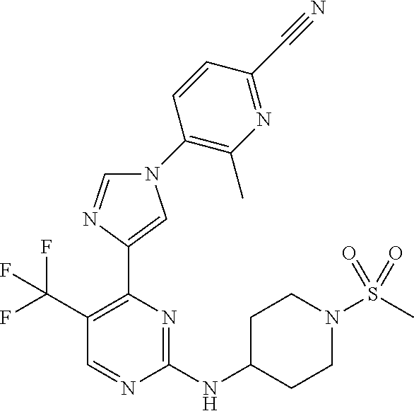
C1(C(F)(F)F)=C(C2=CN(C3=C(C)N=C(C#N)C=C3)C=N2)N=C(NC2CCN(S(=O)(C)=O)CC2)N=C1
